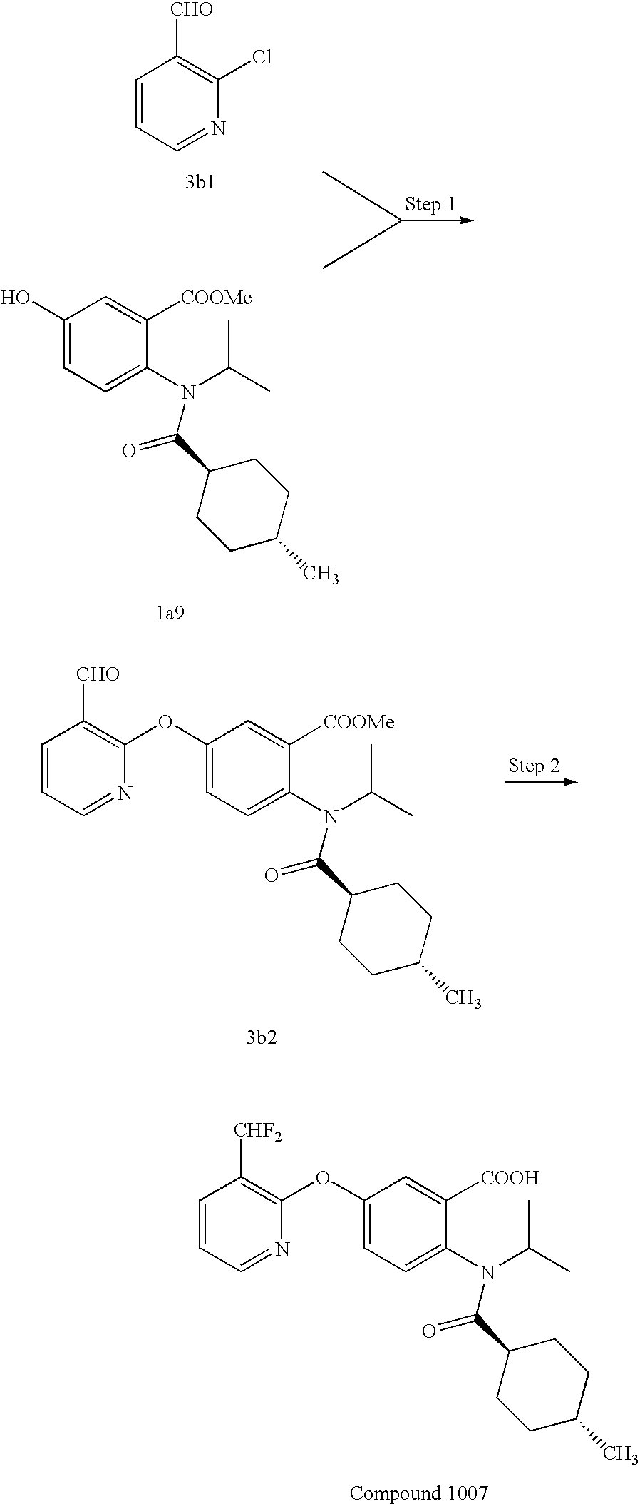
C1(C(N(C(C)C)C2=CC=C(O)C=C2[COOMe])=O)CCC(C)CC1.C1=CC=NC(Cl)=C1[CHO].C1(C(N(C(C)C)C2=CC=C(OC3=C([CHO])C=CC=N3)C=C2[COOMe])=O)CCC(C)CC1.C1(C(N(C(C)C)C2=CC=C(OC3=C([CHF2])C=CC=N3)C=C2[COOH])=O)CCC(C)CC1
